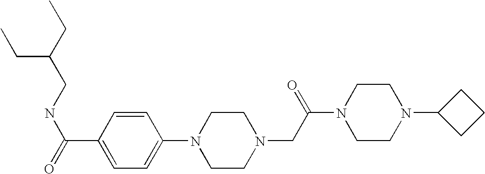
C(NC(=O)C1=CC=C(N2CCN(CC(N3CCN(C4CCC4)CC3)=O)CC2)C=C1)C(CC)CC
